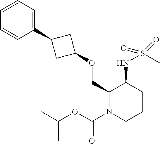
O(CC1N(C(OC(C)C)=O)CCCC1NS(C)(=O)=O)C1CC(C2=CC=CC=C2)C1
